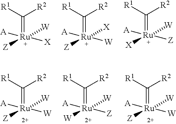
C([R2])([R1])=[Ru]([Z])([W])([A])[X].C([R2])([R1])=[Ru]([Z])([X])([A])[W].C([R2])([R1])=[Ru]([X])([W])([A])[Z].C([R2])([R1])=[Ru]([Z])([W])([A])[W].C([R2])([R1])=[Ru]([W])([W])([A])[Z].C([R2])([R1])=[Ru]([Z])([W])([A])[W]
